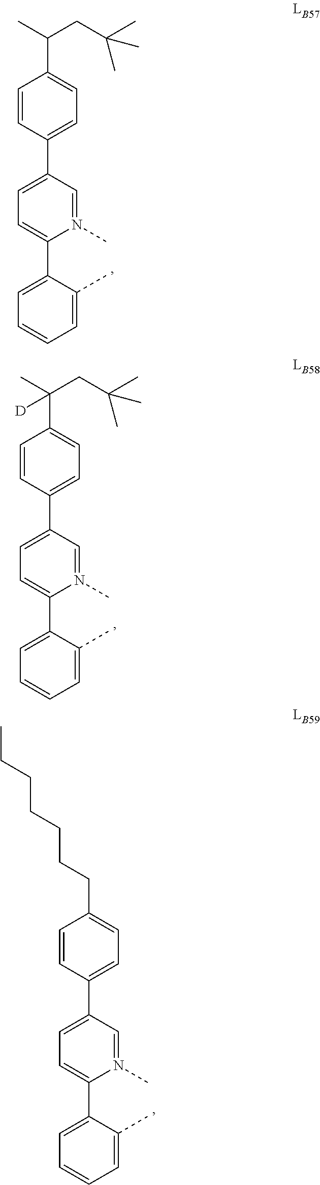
C1=CC(C2=CC=C(C3=CC=CC=C3C)N(C)=C2)=CC=C1C(C)CC(C)(C)C.C1=CC(C2=CC=C(C3=CC=CC=C3C)N(C)=C2)=CC=C1C(C)(CC(C)(C)C)[D].C1=CC(C2=CC=C(C3=CC=CC=C3C)N(C)=C2)=CC=C1CCCCCCC
